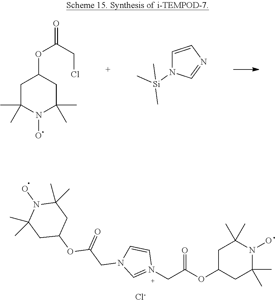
C1C(OC(CN2=CN(CC(OC3CC(C)(C)N(O)C(C)(C)C3)=O)C=C2)=O)CC(C)(C)N(O)C1(C)C.[Cl-].C1C(C)(C)N(O)C(C)(C)CC1OC(=O)CCl.C1=CN=CN1[Si](C)(C)C
